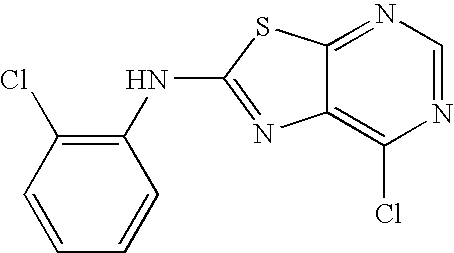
C12=C(Cl)N=CN=C1SC(NC1=C(Cl)C=CC=C1)=N2
